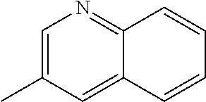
C1=C(C)C=C2C(=N1)C=CC=C2
